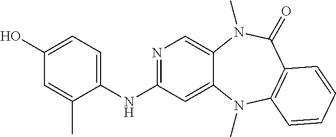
N1=C(NC2=CC=C(O)C=C2C)C=C2C(=C1)N(C)C(=O)C1=C(N2C)C=CC=C1
